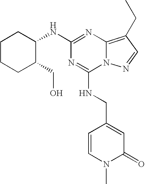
N1=C(NCC2=CC(=O)N(C)C=C2)N2C(=C(CC)C=N2)N=C1NC1C(CO)CCCC1
